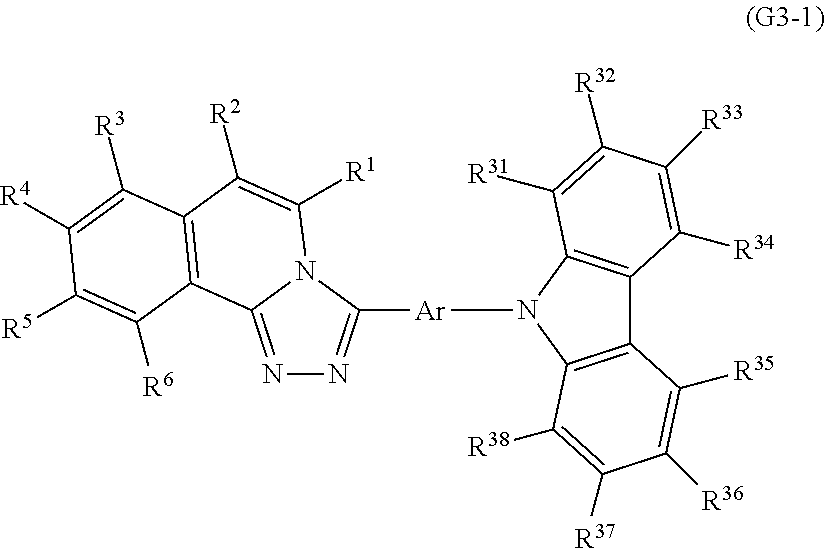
N1([Ar]C2=NN=C3N2C([R1])=C([R2])C2=C3C([R6])=C([R5])C([R4])=C2[R3])C2=C(C3=C1C([R31])=C([R32])C([R33])=C3[R34])C([R35])=C([R36])C([R37])=C2[R38]
